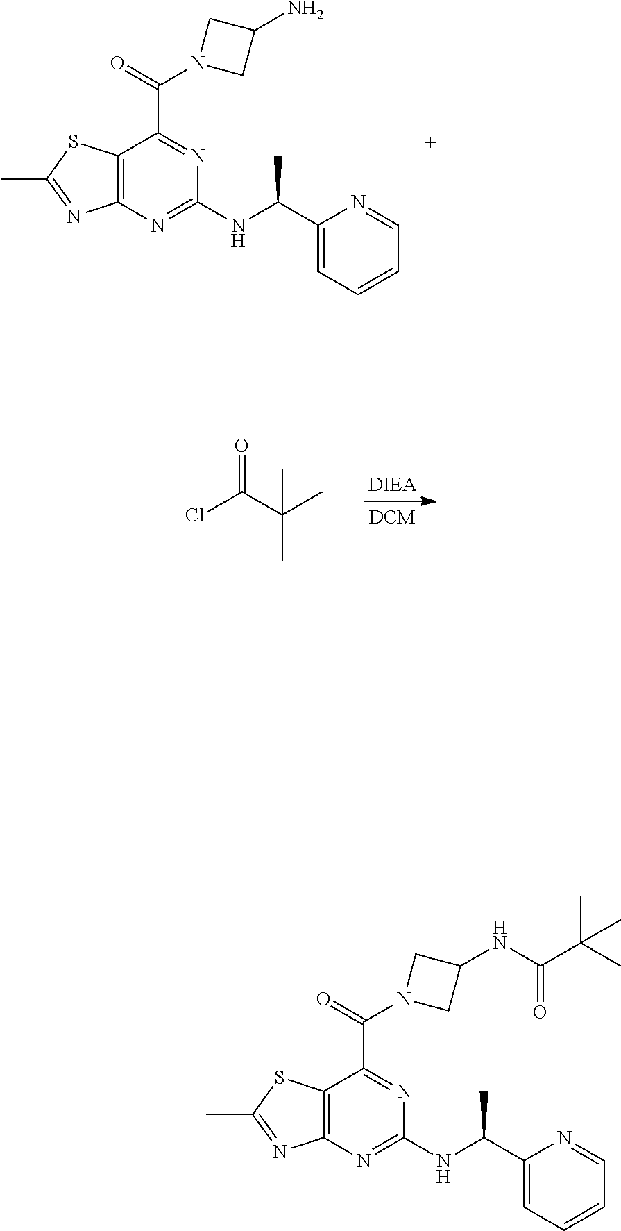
C12=C(N=C(NC(C3=CC=CC=N3)C)N=C1C(=O)N1CC(NC(C(C)(C)C)=O)C1)N=C(C)S2.C12=C(N=C(NC(C3=CC=CC=N3)C)N=C1C(=O)N1CC(N)C1)N=C(C)S2.ClC(C(C)(C)C)=O
